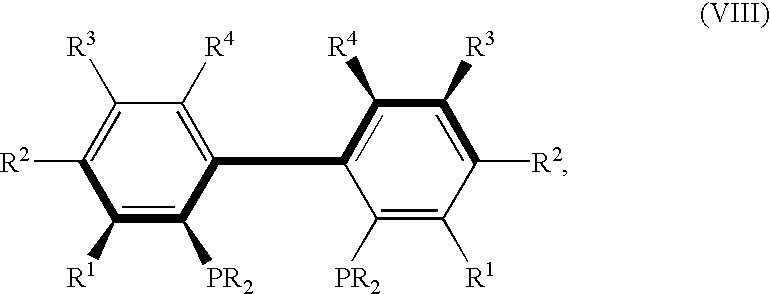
C1([R4])=C(C2=C([R4])C([R3])=C([R2])C([R1])=C2[PR2])C([PR2])=C([R1])C([R2])=C1[R3]
